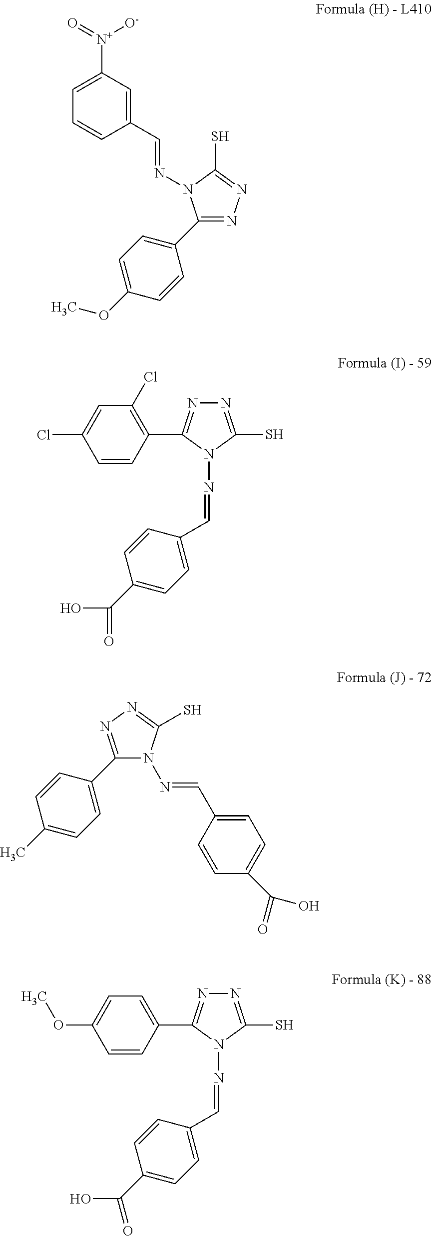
C1(C=NN2C(C3=CC=C(OC)C=C3)=NN=C2S)=CC([N+]([O-])=O)=CC=C1.C1(C=NN2C(S)=NN=C2C2=C(Cl)C=C(Cl)C=C2)=CC=C(C(O)=O)C=C1.C1(C2=CC=C(C)C=C2)=NN=C(S)N1N=CC1=CC=C(C(=O)O)C=C1.C1(C=NN2C(S)=NN=C2C2=CC=C(OC)C=C2)=CC=C(C(O)=O)C=C1
